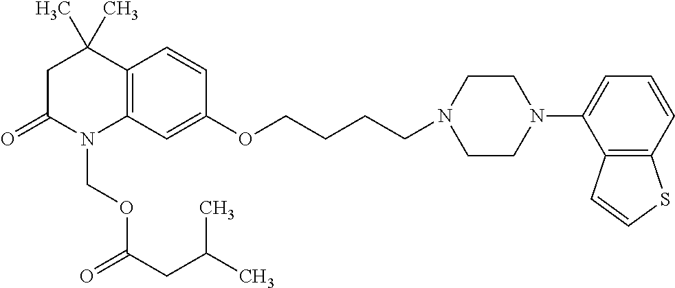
C1C(=O)N(COC(=O)CC(C)C)C2=C(C1(C)C)C=CC(OCCCCN1CCN(C3=CC=CC4=C3C=CS4)CC1)=C2
